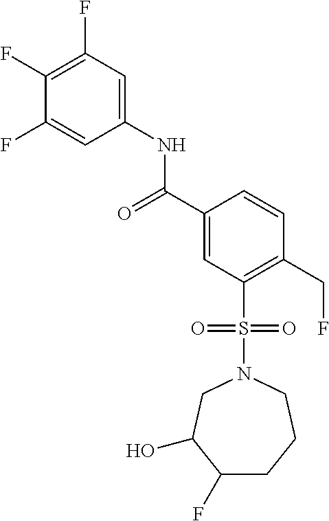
C1(F)=C(F)C=C(NC(C2=CC(S(N3CC(O)C(F)CCC3)(=O)=O)=C(CF)C=C2)=O)C=C1F
